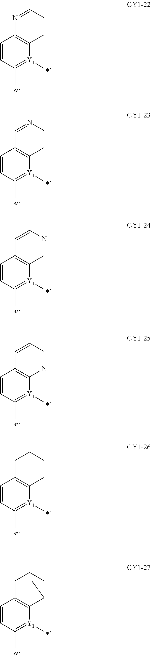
C1=CC(C)=[Y1](C)C2=C1N=CC=C2.C1=CC(C)=[Y1](C)C2=C1C=NC=C2.C1=CC(C)=[Y1](C)C2=C1C=CN=C2.C1=CC(C)=[Y1](C)C2=C1C=CC=N2.C1=CC(C)=[Y1](C)C2=C1CCCC2.C1=CC(C)=[Y1](C)C2=C1C1CCC2C1
